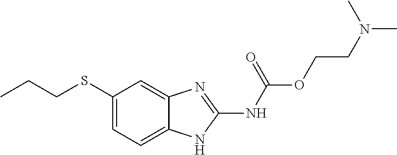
CCCSC1=CC=C2C(=C1)N=C(NC(=O)OCCN(C)C)N2
